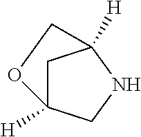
C1C2([H])CNC1([H])CO2
